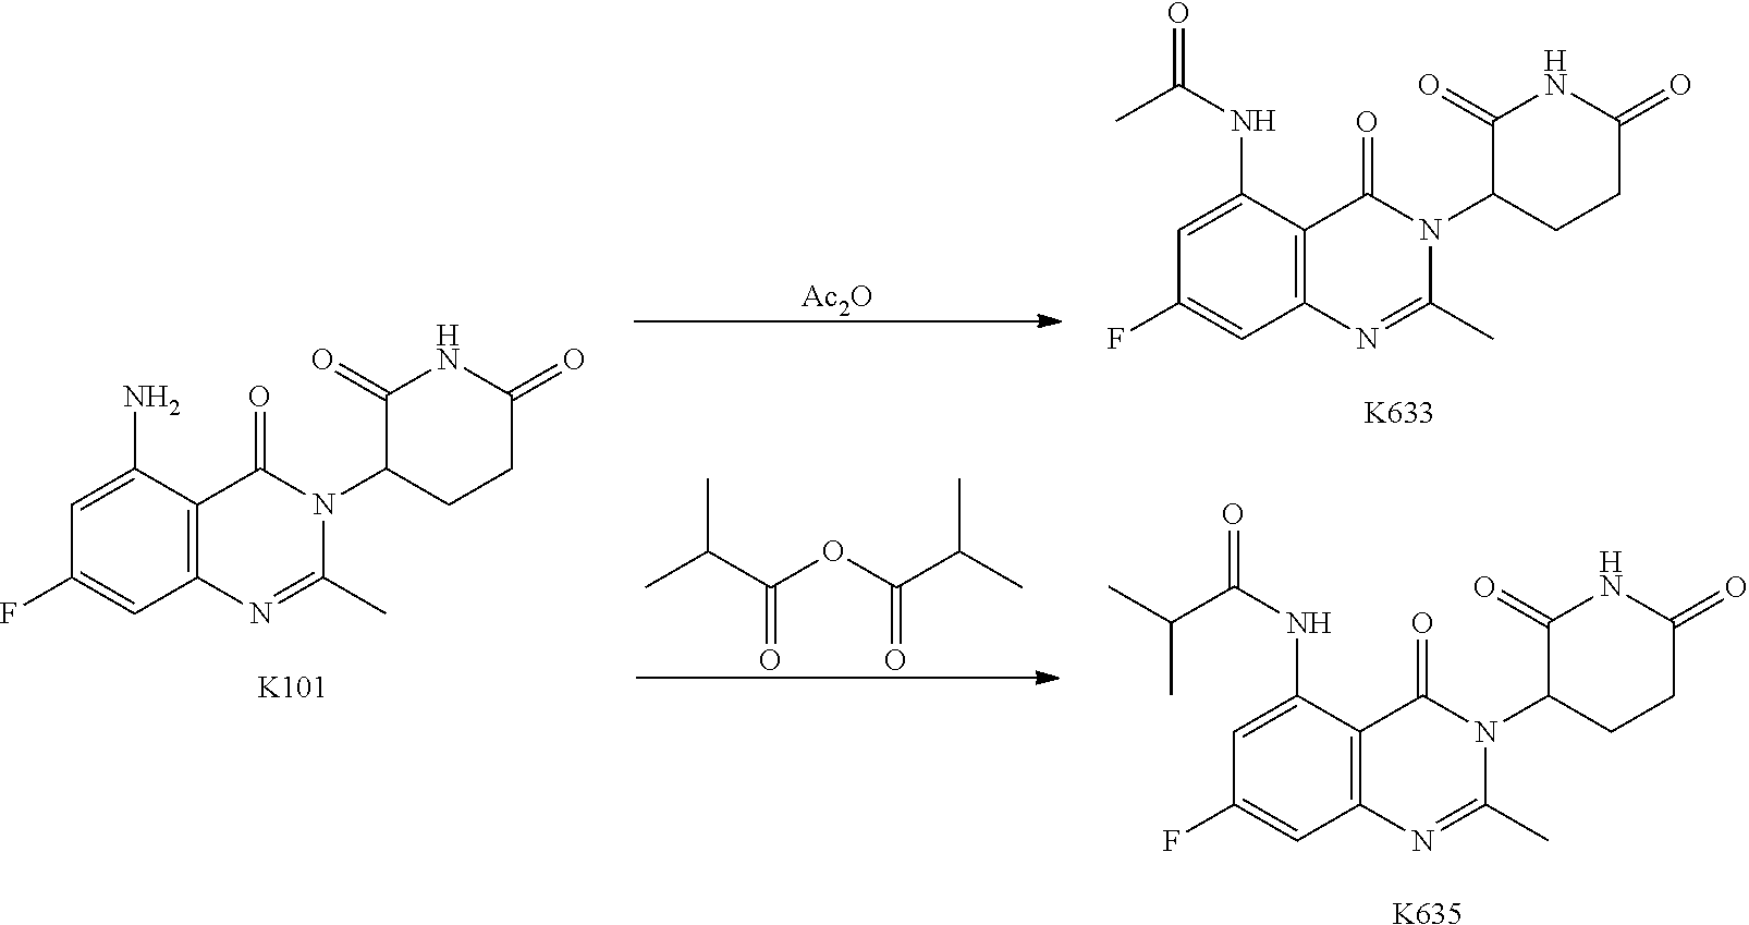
C1(N)=CC(F)=CC2=C1C(=O)N(C1CCC(=O)NC1=O)C(C)=N2.[K101].C1(NC(=O)C)=CC(F)=CC2=C1C(=O)N(C1CCC(=O)NC1=O)C(C)=N2.[K633].C1(NC(=O)C(C)C)=CC(F)=CC2=C1C(=O)N(C1CCC(=O)NC1=O)C(C)=N2.[K635].[Ac2O].CC(C(OC(C(C)C)=O)=O)C
